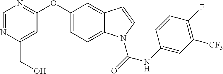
C(C1=CC(OC2=CC=C3C(=C2)C=CN3C(NC2=CC([CF3])=C(F)C=C2)=O)=NC=N1)O
